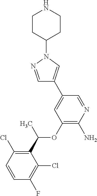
C1(C(OC2=C(N)N=CC(C3=CN(C4CCNCC4)N=C3)=C2)C)=C(Cl)C=CC(F)=C1Cl
